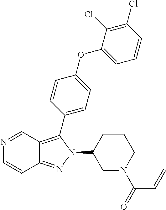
N1=CC2=C(C3=CC=C(OC4=CC=CC(Cl)=C4Cl)C=C3)N(C3CCCN(C(C=C)=O)C3)N=C2C=C1
